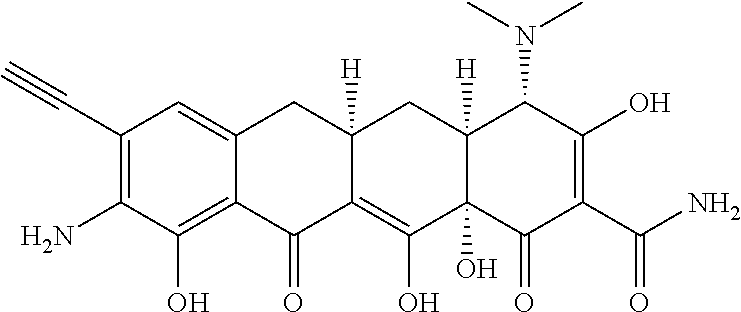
C1(C#C)=C(N)C(O)=C2C(=C1)CC1([H])C(=C(O)C3(O)C([H])(C1)C(N(C)C)C(O)=C(C(N)=O)C3=O)C2=O
